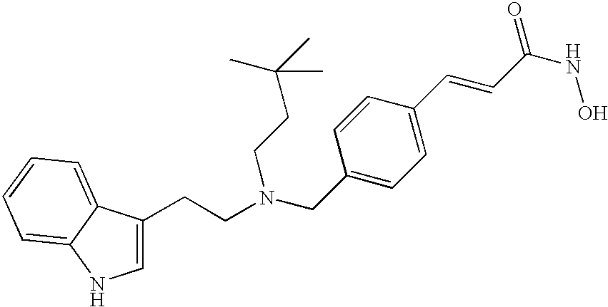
C1=C(CCN(CC2=CC=C(C=CC(NO)=O)C=C2)CCC(C)(C)C)C2=CC=CC=C2N1
